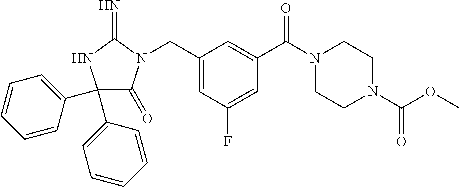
C1(C2=CC=CC=C2)(C2=CC=CC=C2)C(=O)N(CC2=CC(F)=CC(C(=O)N3CCN(C(OC)=O)CC3)=C2)C(=N)N1
